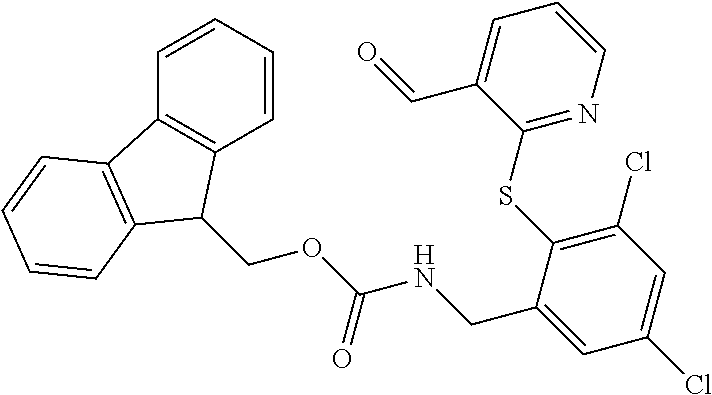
C1=CC=CC2=C1C(COC(NCC1=CC(Cl)=CC(Cl)=C1SC1=NC=CC=C1C=O)=O)C1=C2C=CC=C1
